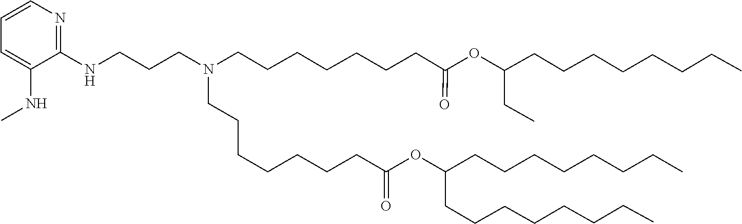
C(C(=O)OC(CCCCCCCC)CCCCCCCC)CCCCCCN(CCCNC1=NC=CC=C1NC)CCCCCCCC(=O)OC(CC)CCCCCCCC
